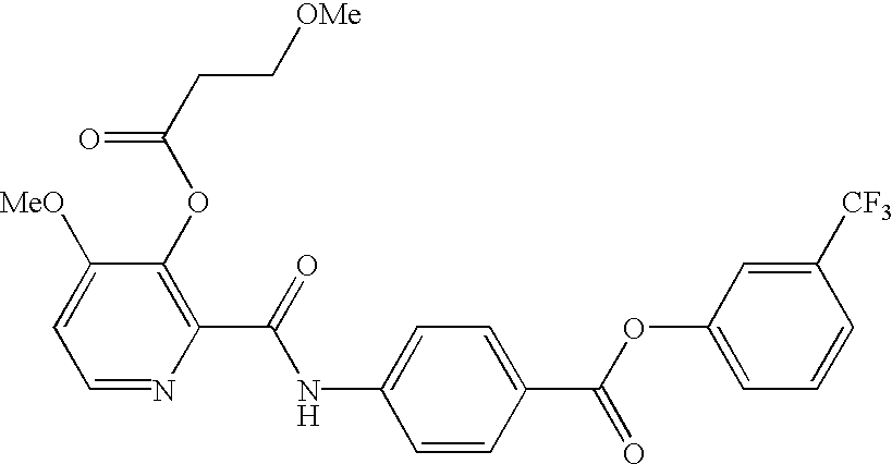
N(C(C1=C(OC(CC[OMe])=O)C([MeO])=CC=N1)=O)C1=CC=C(C(OC2=CC=CC([CF3])=C2)=O)C=C1
